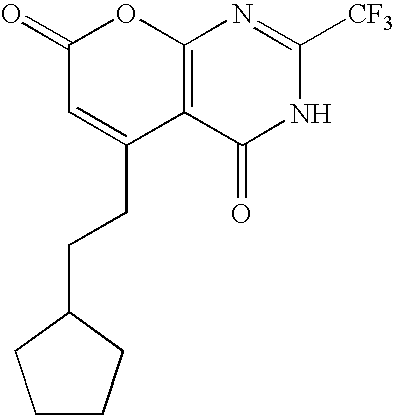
C12=C(C(=O)NC([CF3])=N1)C(CCC1CCCC1)=CC(=O)O2
